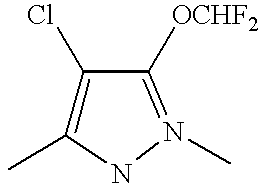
C1(Cl)=C(C)NN(C)=C1[OCHF2]
